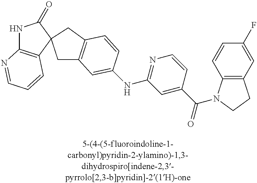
C1=C(NC2=NC=CC(C(=O)N3C4=C(CC3)C=C(F)C=C4)=C2)C=CC2=C1CC1(C2)C2=C(NC1=O)N=CC=C2
